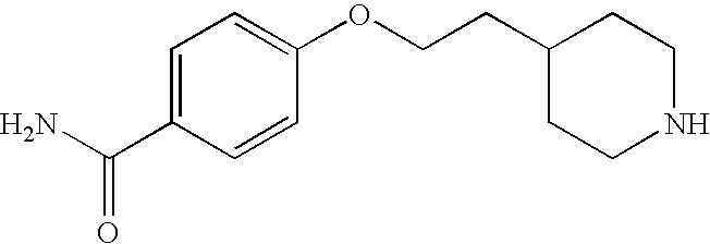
C(CC1CCNCC1)OC1=CC=C(C(N)=O)C=C1
